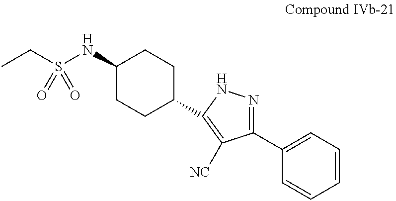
CCS(NC1CCC(C2=C([NC])C(C3=CC=CC=C3)=NN2)CC1)(=O)=O
